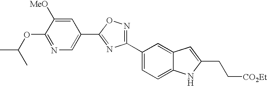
C1(C2=CC=C3C(=C2)C=C(CC[CO2Et])N3)=NOC(C2=CN=C(OC(C)C)C([MeO])=C2)=N1
